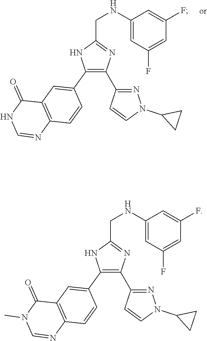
C1(C2=CC3=C(C=C2)N=CNC3=O)=C(C2=NN(C3CC3)C=C2)N=C(CNC2=CC(F)=CC(F)=C2)N1.C1(C2=CC3=C(C=C2)N=CN(C)C3=O)=C(C2=NN(C3CC3)C=C2)N=C(CNC2=CC(F)=CC(F)=C2)N1
